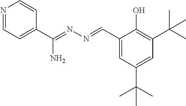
N1=CC=C(C(=NN=CC2=CC(C(C)(C)C)=CC(C(C)(C)C)=C2O)N)C=C1
